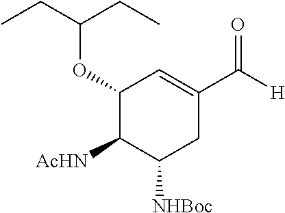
C1(OC(CC)CC)C([AcHN])C([NHBoc])CC(C([H])=O)=C1
